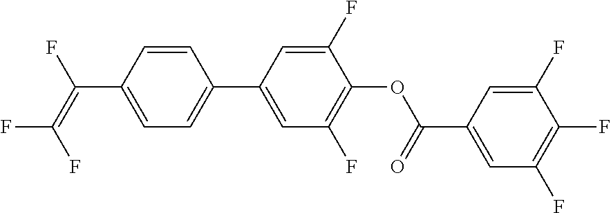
C(C1=CC=C(C2=CC(F)=C(OC(C3=CC(F)=C(F)C(F)=C3)=O)C(F)=C2)C=C1)(=C(F)F)F
